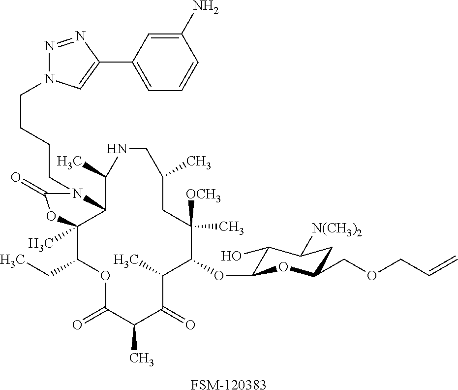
C1(OC2C(O)C([N(CH3)2])CC(COCC=C)O2)C([OCH3])(C)CC(C)CNC(C)C2C(C)(C(CC)OC(=O)C(C)C(=O)C1C)OC(=O)N2CCCCN1N=NC(C2=CC=CC(N)=C2)=C1.[FSM-120383]
